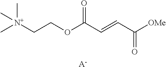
[N+](CCOC(C=CC([OMe])=O)=O)(C)(C)C.[A-]
